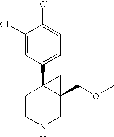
C1(Cl)=CC(C23CCNCC2(COC)C3)=CC=C1Cl
